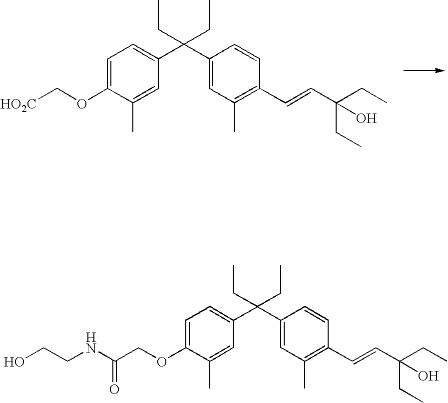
C1=C(OC[HO2C])C(C)=CC(C(C2=CC(C)=C(C=CC(CC)(CC)O)C=C2)(CC)CC)=C1.C1=C(OCC(NCCO)=O)C(C)=CC(C(C2=CC(C)=C(C=CC(CC)(CC)O)C=C2)(CC)CC)=C1
